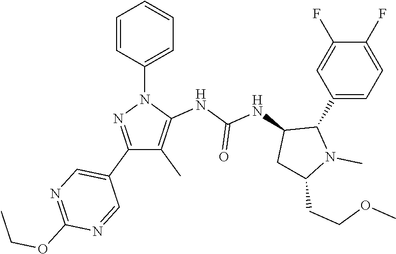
N(C(NC1C(C2=CC=C(F)C(F)=C2)N(C)C(CCOC)C1)=O)C1=C(C)C(C2=CN=C(OCC)N=C2)=NN1C1=CC=CC=C1
